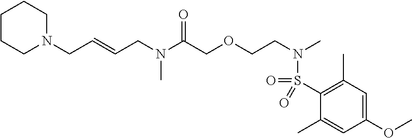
C(N(C(COCCN(C)S(=O)(=O)C1=C(C)C=C(OC)C=C1C)=O)C)C=CCN1CCCCC1
